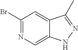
BrC1=NC=C2C(=C1)C(C)=NN2
